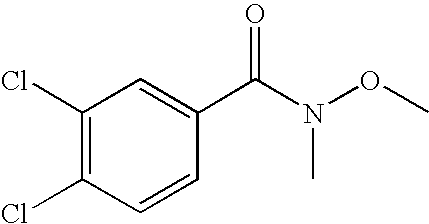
C1(Cl)=C(Cl)C=CC(C(N(OC)C)=O)=C1
